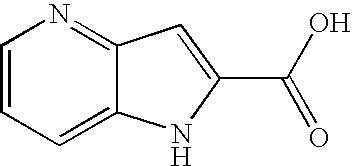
C1=CC=C2C(=N1)C=C(C(O)=O)N2
